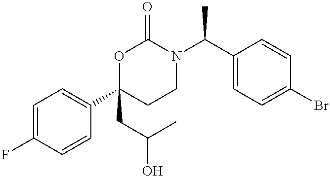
C1=C(F)C=CC(C2(CC(O)C)CCN(C(C3=CC=C(Br)C=C3)C)C(=O)O2)=C1
